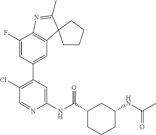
C1(NC(C2CCCC(NC(C)=O)C2)=O)=CC(C2=CC3=C(C(F)=C2)N=C(C)C32CCCC2)=C(Cl)C=N1
